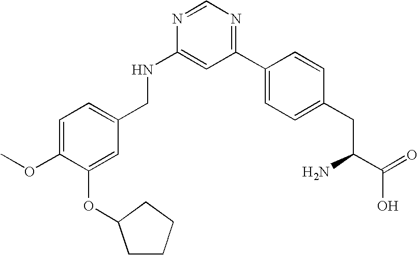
C1=C(OC)C(OC2CCCC2)=CC(CNC2=CC(C3=CC=C(CC(C(=O)O)N)C=C3)=NC=N2)=C1
